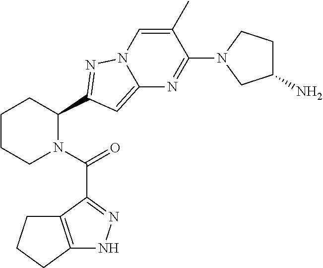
C1CCN(C(=O)C2=NNC3=C2CCC3)C(C2=NN3C(=C2)N=C(N2CC(N)CC2)C(C)=C3)C1
